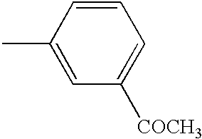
C1=C(C)C=CC=C1[COCH3]
